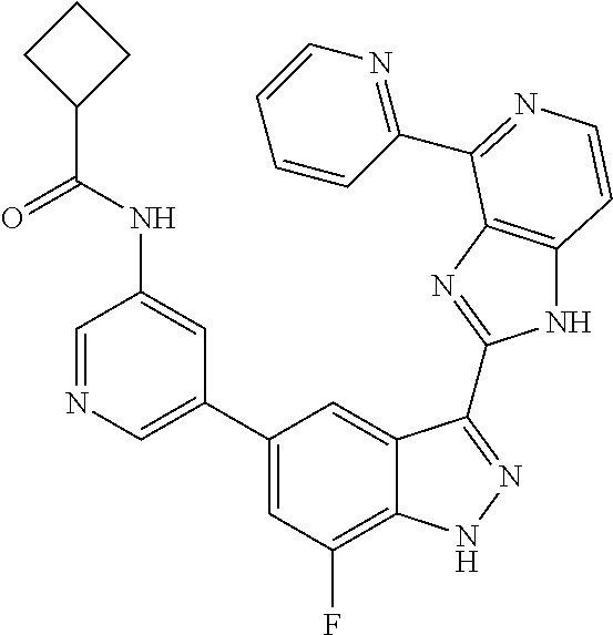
C1(C2=CN=CC(NC(C3CCC3)=O)=C2)=CC(F)=C2C(=C1)C(C1=NC3=C(N1)C=CN=C3C1=NC=CC=C1)=NN2
